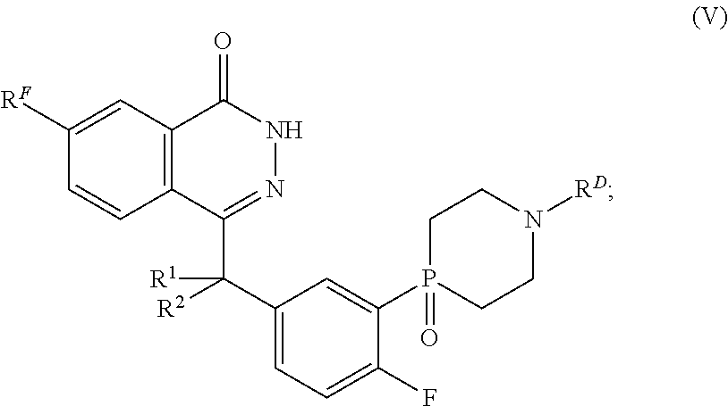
C12=C(C=C([RF])C=C1)C(=O)NN=C2C(C1=CC=C(F)C(P2(=O)CCN([RD])CC2)=C1)([R1])[R2]
